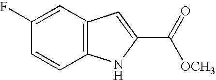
C12=C(C=C(F)C=C1)C=C(C(=O)[OCH3])N2
